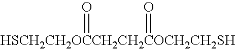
[HSCH2CH2OCCH2CH2COCH2CH2SH](=O)=O
